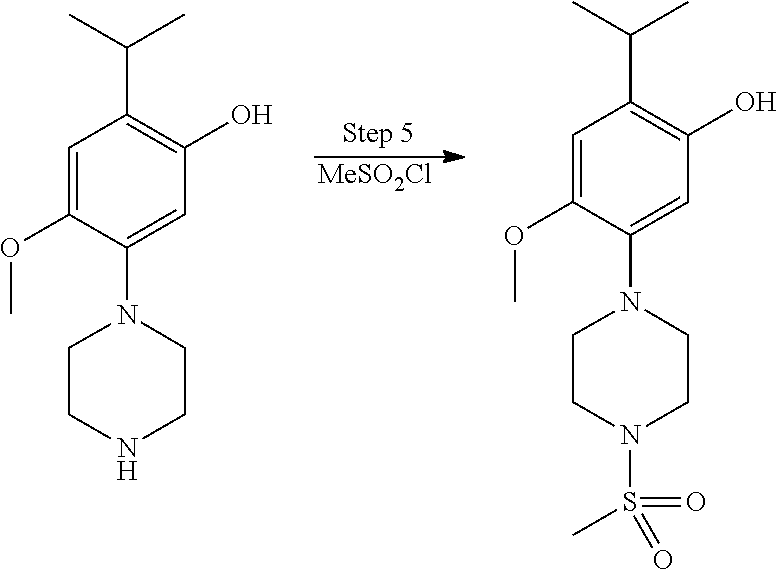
C1=C(OC)C(N2CCNCC2)=CC(O)=C1C(C)C.[MeSO2Cl].C1=C(OC)C(N2CCN(S(=O)(C)=O)CC2)=CC(O)=C1C(C)C
